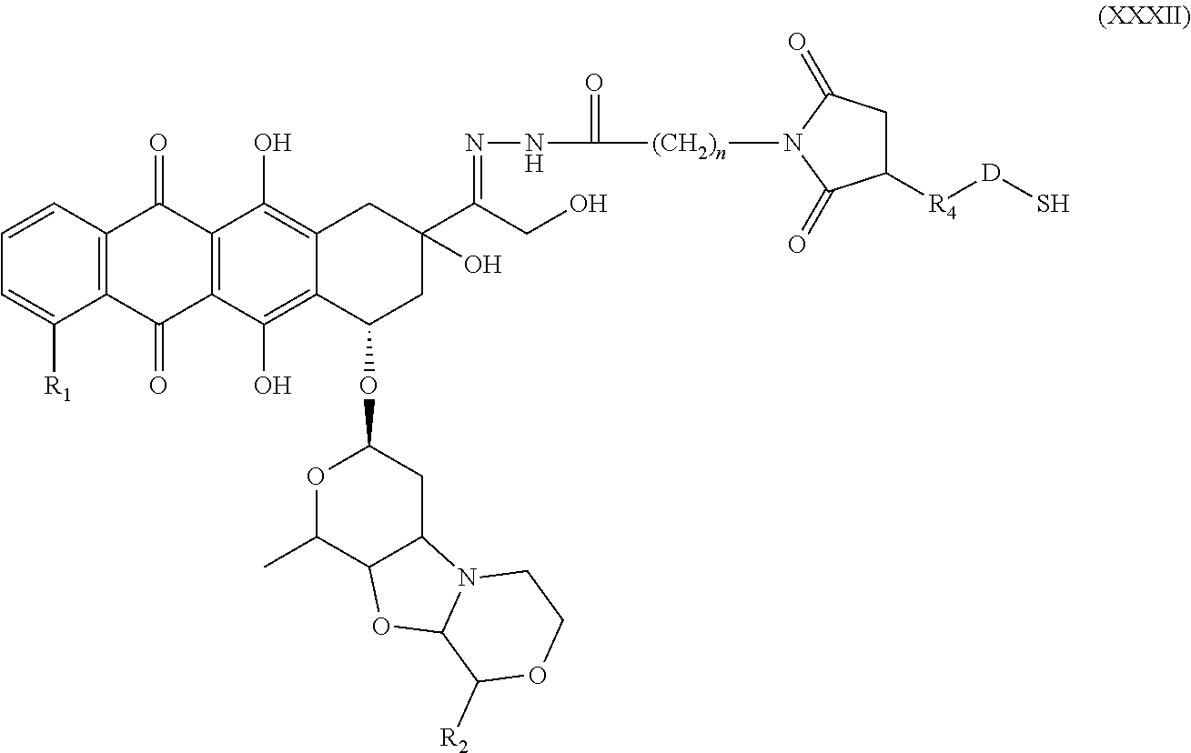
C1=CC2=C(C([R1])=C1)C(=O)C1=C(C2=O)C(O)=C2C(=C1O)C(OC1OC(C)C3C(C1)N1C(O3)C([R2])OCC1)CC(C(CO)=NNC([(CH2)n]N1C(=O)C([R4][D]S)CC1=O)=O)(O)C2
